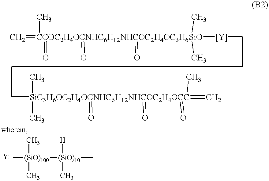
C=[CCOC2H4OCNHC6H12NHCOC2H4OC3H6SiO](C)([Y]CCCC[SiC3H6OC2H4OCNHC6H12NHCOC2H4OCC](C)(C)(=O)(=C)(C)(=O)=O)(=O)(=O)(=O)(C)C.C[(SiO)100](C)(C)[(SiO)10]([H])(C)C
